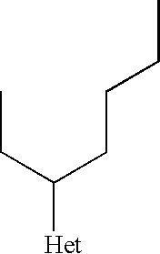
CCC(CCCC)[Het]
